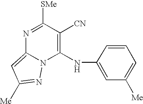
C1(NC2=CC([Me])=CC=C2)=C([CN])C([SMe])=NC2=CC([Me])=NN12
